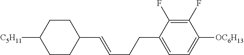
C1CC([C5H11])CCC1C=CCCC1=CC=C([OC6H13])C(F)=C1F
